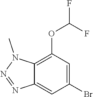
C1(OC(F)F)=C2C(=CC(Br)=C1)N=NN2C
